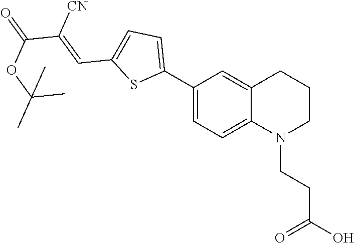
C12=CC=C(C3=CC=C(C=C([CN])C(=O)OC(C)(C)C)S3)C=C1CCCN2CCC(O)=O
